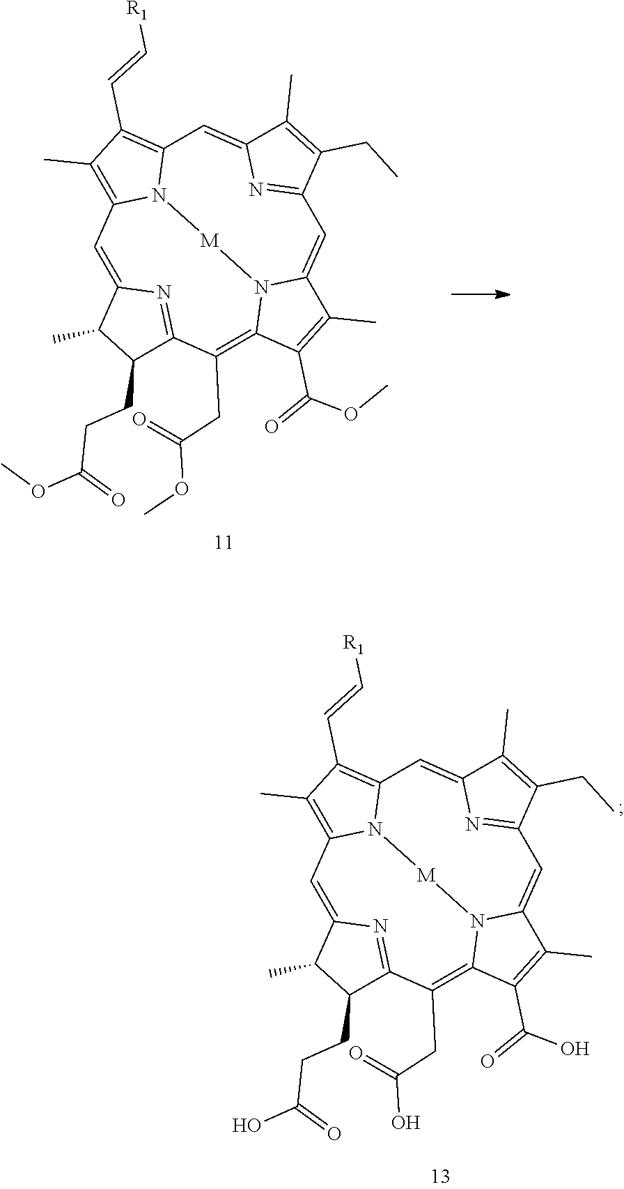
OC(CC1=C2C(C(O)=O)=C(C)C3=CC4=NC(=CC5=C(C=C[R1])C(C)=C(C=C6C(C)C(CCC(O)=O)C1=N6)N5[M]N32)C(C)=C4CC)=O.O(C(CC1=C2C(C(OC)=O)=C(C)C3=CC4=NC(=CC5=C(C=C[R1])C(C)=C(C=C6C(C)C(CCC(OC)=O)C1=N6)N5[M]N32)C(C)=C4CC)=O)C
